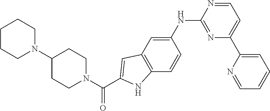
C1C(N2CCCCC2)CCN(C(C2=CC3=C(C=CC(NC4=NC(C5=CC=CC=N5)=CC=N4)=C3)N2)=O)C1
